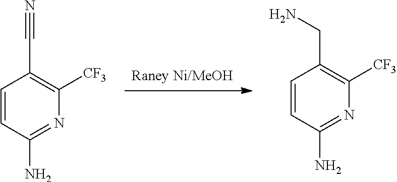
[Raney Ni/MeOH].C1=CC(N)=NC([CF3])=C1C#N.C1=CC(N)=NC([CF3])=C1CN
